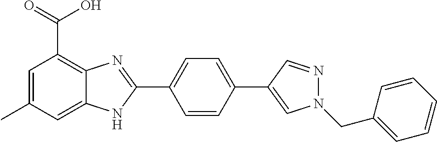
C1=CC(C2=CN(CC3=CC=CC=C3)N=C2)=CC=C1C1=NC2=C(C(=O)O)C=C(C)C=C2N1
